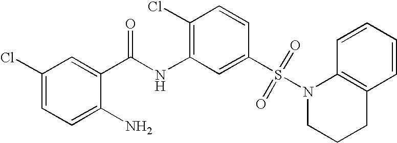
C1(Cl)=CC=C(N)C(C(NC2=C(Cl)C=CC(S(N3CCCC4=C3C=CC=C4)(=O)=O)=C2)=O)=C1
